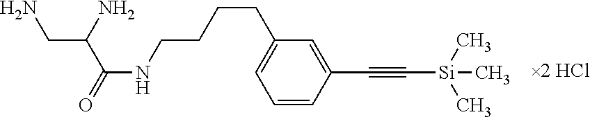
C1=CC(C#C[Si](C)(C)C)=CC(CCCCNC(C(CN)N)=O)=C1
